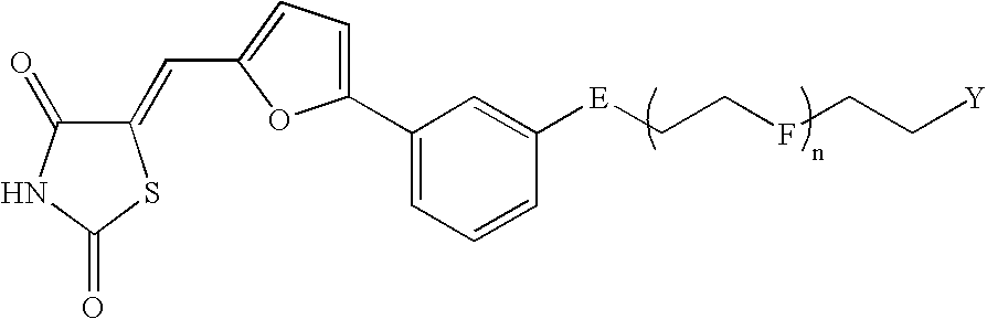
C1(=CC2=CC=C(C3=CC=CC([E]CCFCC[Y])=C3)O2)C(=O)NC(=O)S1
